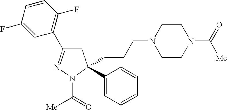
C1C(C2=C(F)C=CC(F)=C2)=NN(C(=O)[Me])C1(C1=CC=CC=C1)CCCN1CCN(C(=O)[Me])CC1
